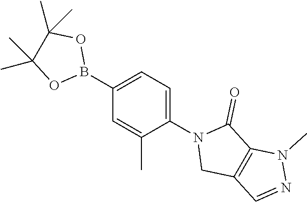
B1(C2=CC=C(N3CC4=C(C3=O)N(C)N=C4)C(C)=C2)OC(C)(C)C(C)(C)O1
